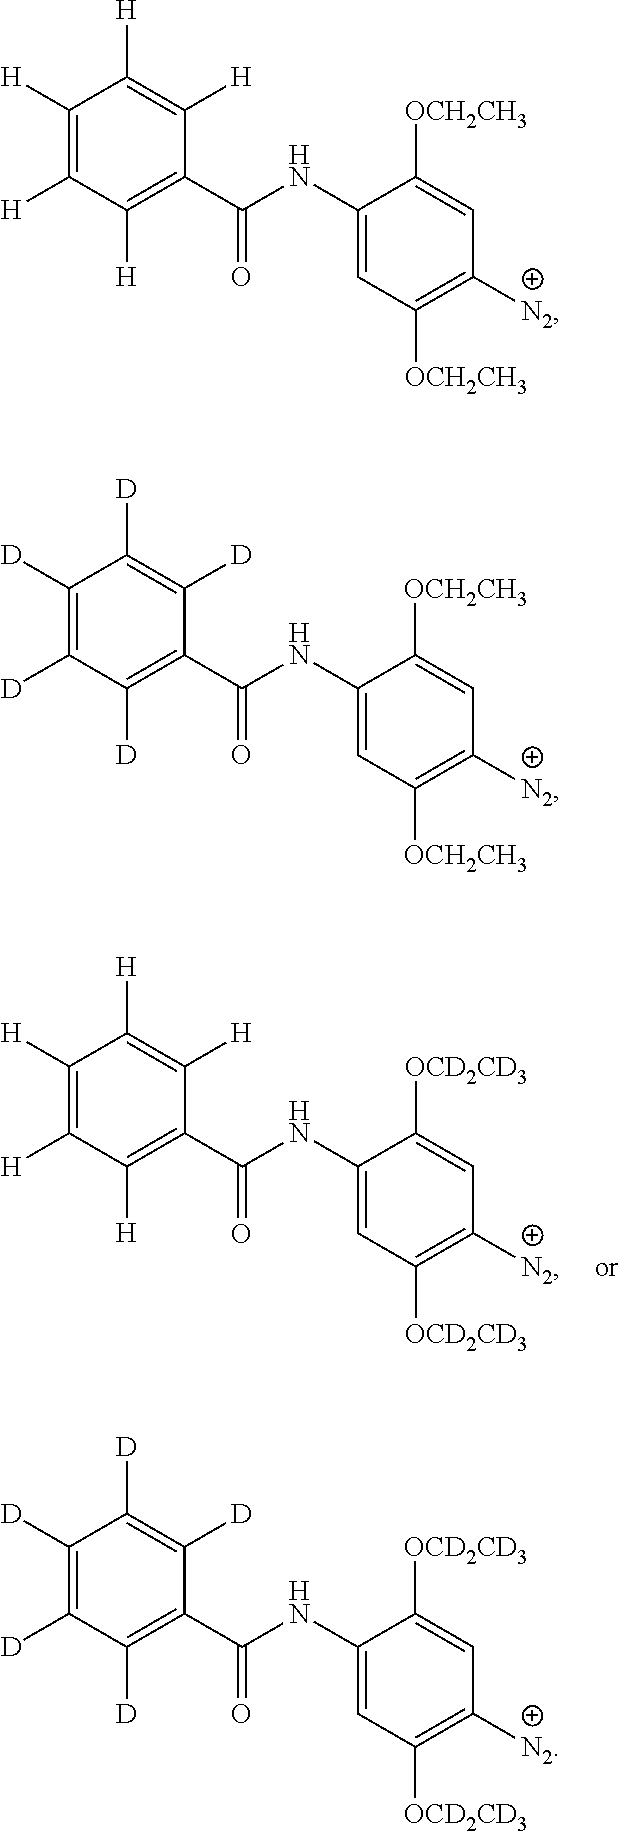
C1([H])=C([H])C([H])=C(C(NC2=CC([OCH2CH3])=C([N2])C=C2[OCH2CH3])=O)C([H])=C1[H].C1([D])=C([D])C([D])=C(C(NC2=CC([OCH2CH3])=C([N2])C=C2[OCH2CH3])=O)C([D])=C1[D].C1([D])=C([D])C([D])=C(C(NC2=CC([OCD2CD3])=C([N2])C=C2[OCD2CD3])=O)C([D])=C1[D].C1([H])=C([H])C([H])=C(C(NC2=CC([OCD2CD3])=C([N2])C=C2[OCD2CD3])=O)C([H])=C1[H]
